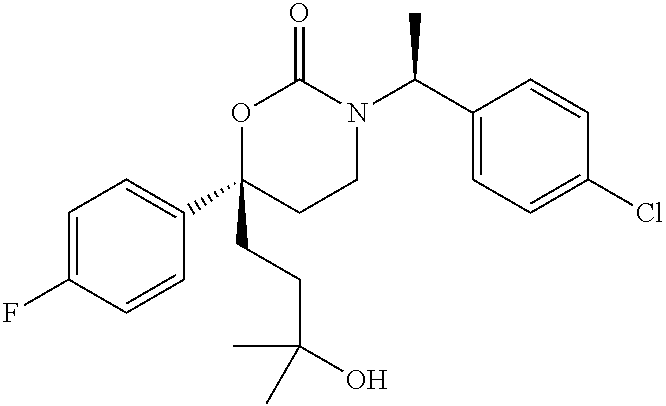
C1=C(F)C=CC(C2(CCC(O)(C)C)CCN(C(C3=CC=C(Cl)C=C3)C)C(=O)O2)=C1
